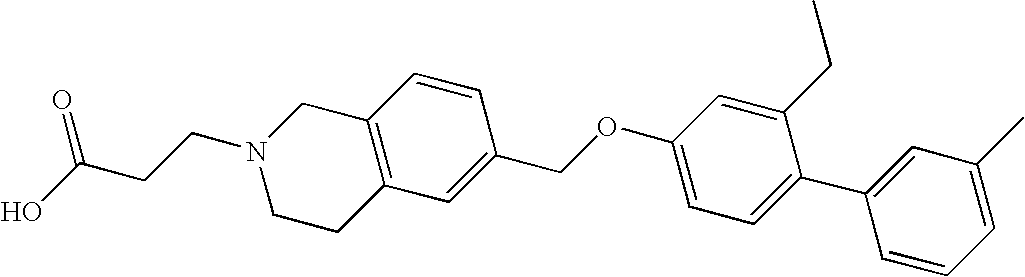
C12=C(C=C(COC3=CC=C(C4=CC(C)=CC=C4)C(CC)=C3)C=C1)CCN(CCC(O)=O)C2
